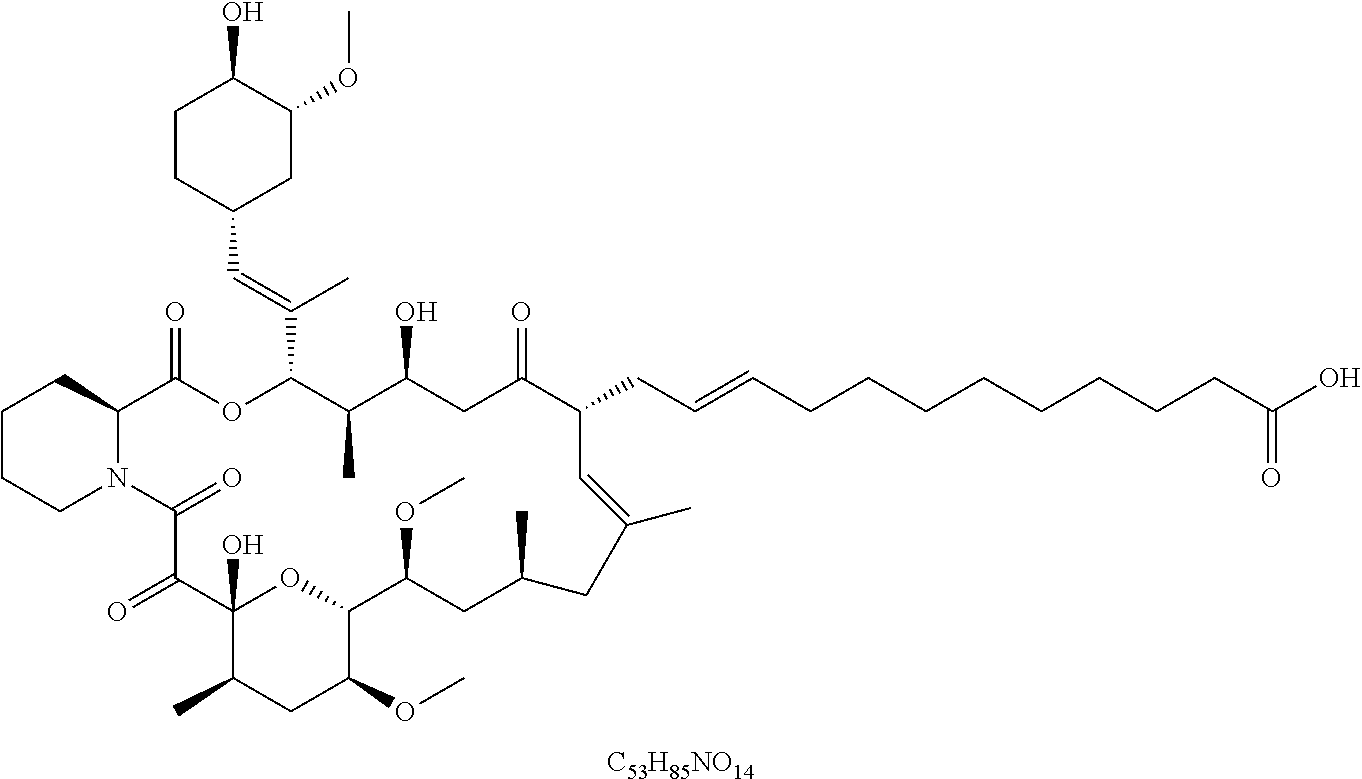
C1CCN2C(C1)C(=O)OC(C(=CC1CC(OC)C(O)CC1)C)C(C)C(O)CC(=O)C(CC=CCCCCCCCCC(O)=O)C=C(C)CC(C)CC(OC)C1OC(O)(C(=O)C2=O)C(C)CC1OC.[C53H85NO14]
